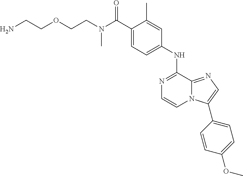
C(CN(C(C1=CC=C(NC2=NC=CN3C2=NC=C3C2=CC=C(OC)C=C2)C=C1C)=O)C)OCCN
